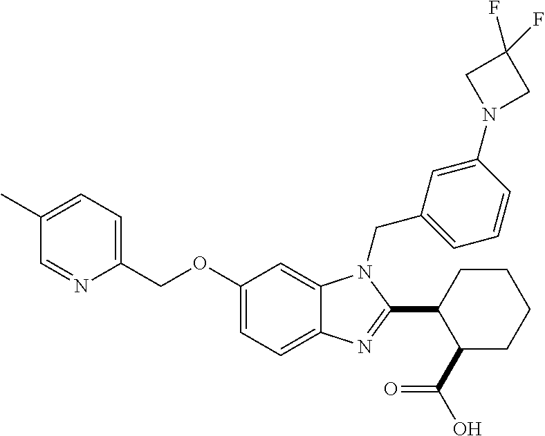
C1(C)=CC=C(COC2=CC=C3C(=C2)N(CC2=CC=CC(N4CC(F)(F)C4)=C2)C(C2C(C(=O)O)CCCC2)=N3)N=C1
